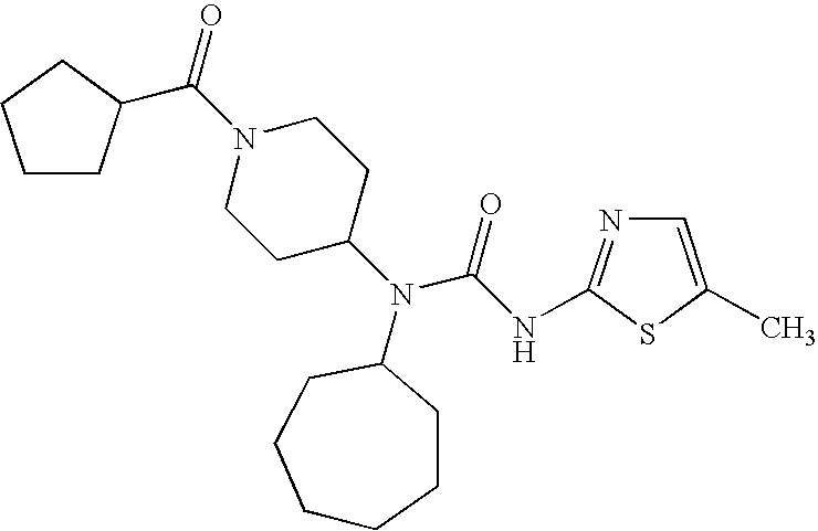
C1=C(C)SC(NC(N(C2CCCCCC2)C2CCN(C(=O)C3CCCC3)CC2)=O)=N1
